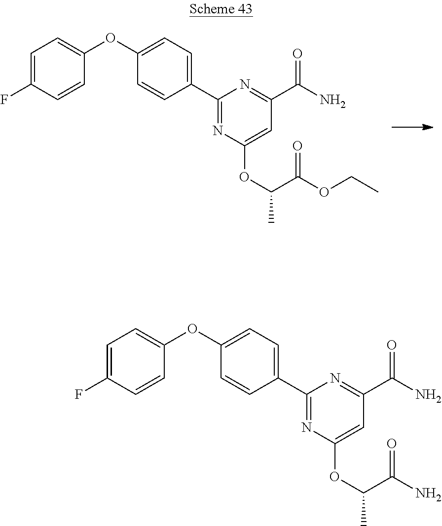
C1=C(C2=NC(OC(C)C(OCC)=O)=CC(C(N)=O)=N2)C=CC(OC2=CC=C(F)C=C2)=C1.C1=C(C2=NC(OC(C)C(N)=O)=CC(C(N)=O)=N2)C=CC(OC2=CC=C(F)C=C2)=C1
